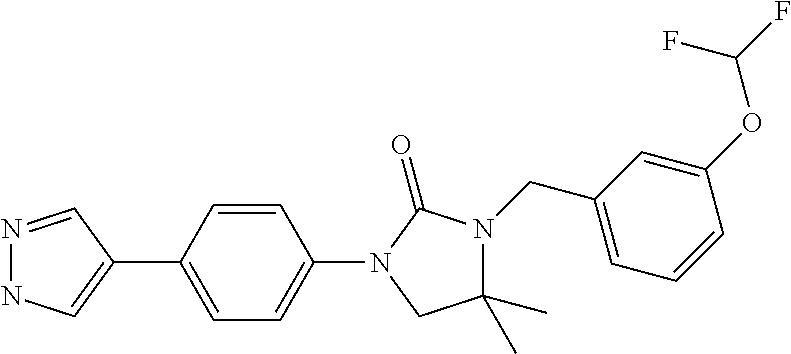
N1=CC(C2=CC=C(N3C(=O)N(CC4=CC=CC(OC(F)F)=C4)C(C)(C)C3)C=C2)=CN1
